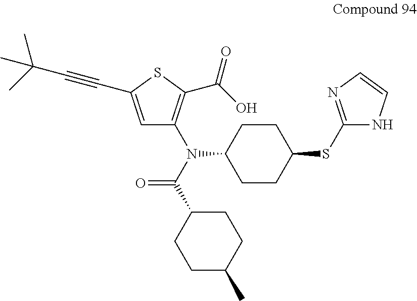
C1CC(N(C(C2CCC(C)CC2)=O)C2=C(C(=O)O)SC(C#CC(C)(C)C)=C2)CCC1SC1=NC=CN1
